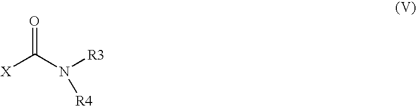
[X]C(N([R3])[R4])=O
